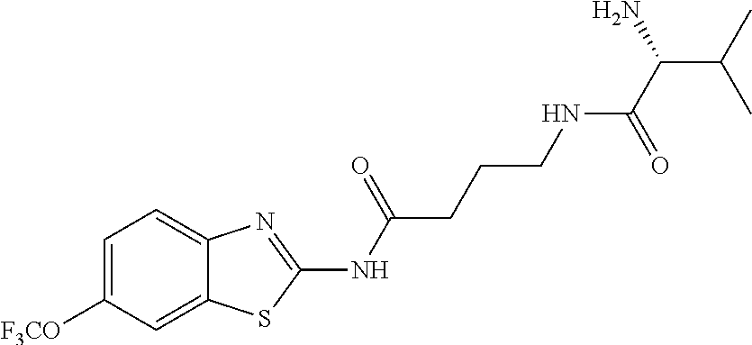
C1=C([F3CO])C=C2C(=C1)N=C(NC(=O)CCCNC(C(C(C)C)N)=O)S2
